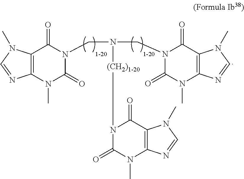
C12=C(N(C)C(=O)N(CN([(CH2)1-20]N3C(=O)N(C)C4=C(C3=O)N(C)C=N4)CN3C(=O)N(C)C4=C(C3=O)N(C)C=N4)C1=O)N=CN2C
